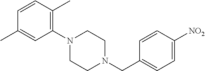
N1(CC2=CC=C([NO2])C=C2)CCN(C2=C(C)C=CC(C)=C2)CC1
